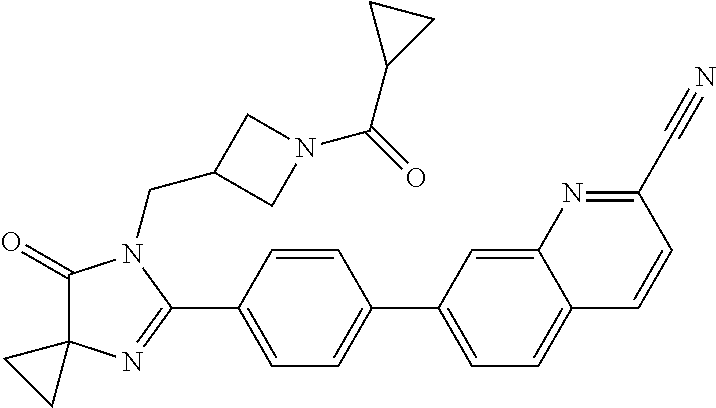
C1(=O)C2(N=C(C3=CC=C(C4=CC=C5C(=C4)N=C(C#N)C=C5)C=C3)N1CC1CN(C(=O)C3CC3)C1)CC2
